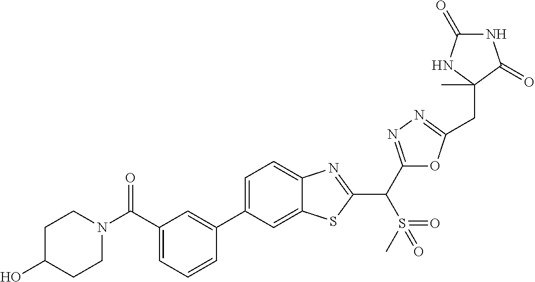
C1=CC=C(C(N2CCC(O)CC2)=O)C=C1C1=CC=C2C(=C1)SC(C(C1=NN=C(CC3(C)NC(=O)NC3=O)O1)S(C)(=O)=O)=N2
